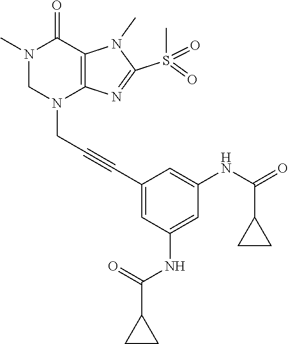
N1(C)CN(CC#CC2=CC(NC(C3CC3)=O)=CC(NC(=O)C3CC3)=C2)C2=C(C1=O)N(C)C(S(C)(=O)=O)=N2
